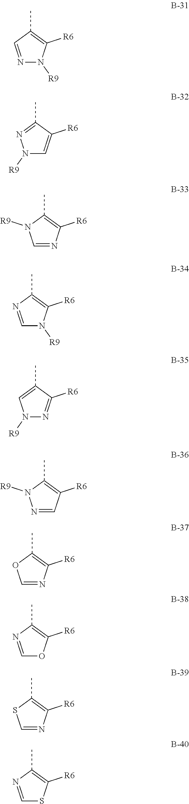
C1=NC([R6])=C(C)N1[R9].N1([R9])C=C([R6])C(C)=N1.N1=CC(C)=C([R6])N1[R9].C1=NC(C)=C([R6])O1.C1=NC([R6])=C(C)O1.N1=CC([R6])=C(C)N1[R9].N1([R9])N=C([R6])C(C)=C1.C1=NC(C)=C([R6])N1[R9].C1=NC(C)=C([R6])S1.C1=NC([R6])=C(C)S1
